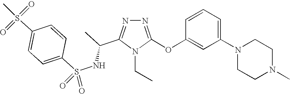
N1=C(OC2=CC(N3CCN(C)CC3)=CC=C2)N(CC)C(C(C)NS(C2=CC=C(S(C)(=O)=O)C=C2)(=O)=O)=N1
